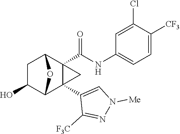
C1C(O)C2C3(C4=CN([Me])N=C4[F3C])C(C(NC4=CC=C([CF3])C(Cl)=C4)=O)(C1O2)C3
